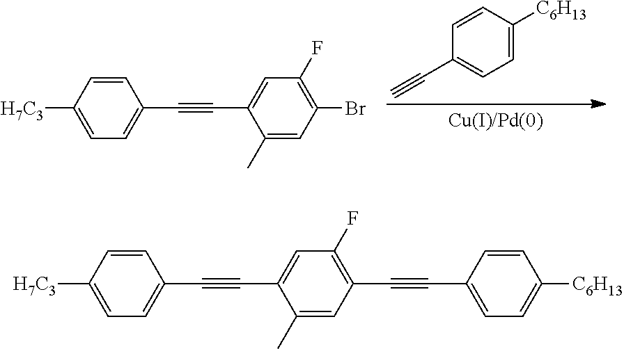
C1=C([C6H13])C=CC(C#C)=C1.C1(F)=C(Br)C=C(C)C(C#CC2=CC=C([H7C3])C=C2)=C1.C1=C([C6H13])C=CC(C#CC2=C(F)C=C(C#CC3=CC=C([H7C3])C=C3)C(C)=C2)=C1
